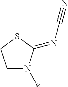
C1N(*)C(=NC#N)SC1
